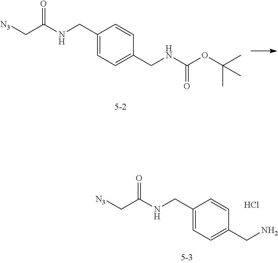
C1(CNC(C[N3])=O)=CC=C(CNC(OC(C)(C)C)=O)C=C1.C1(CNC(C[N3])=O)=CC=C(CN)C=C1.Cl
